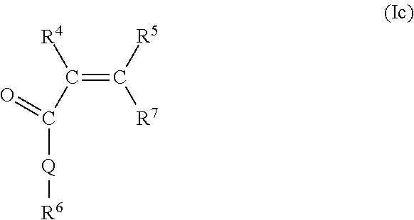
C(=C([R5])[R7])(C(=O)[Q][R6])[R4]
